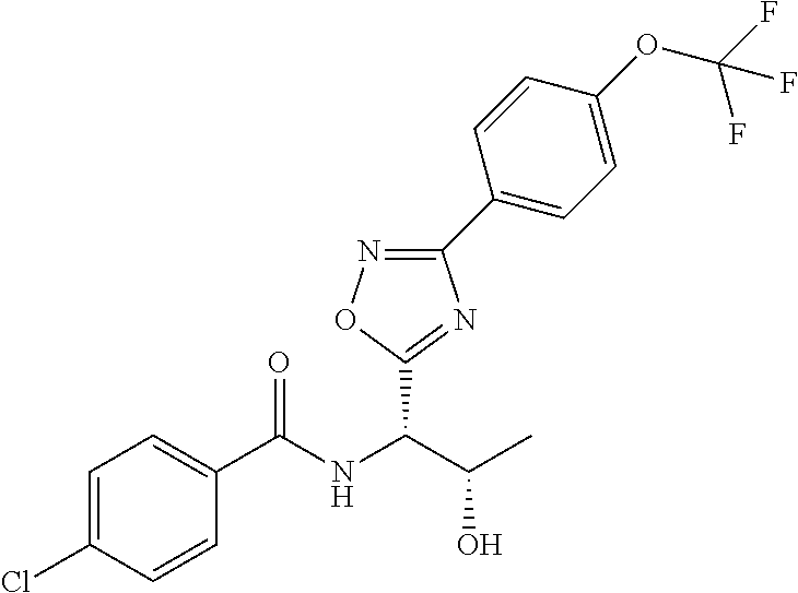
C1=C(Cl)C=CC(C(NC(C(C)O)C2=NC(C3=CC=C(OC(F)(F)F)C=C3)=NO2)=O)=C1
